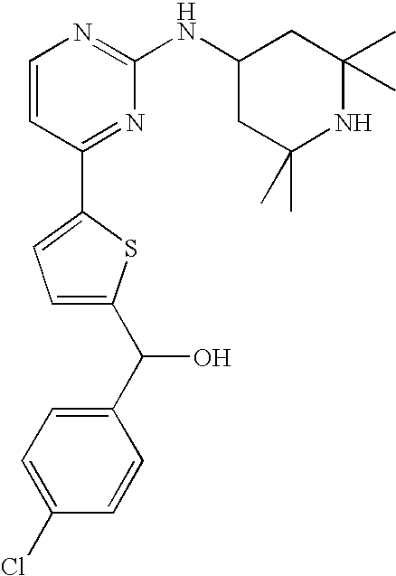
C1=CC(C2=CC=C(C(C3=CC=C(Cl)C=C3)O)S2)=NC(NC2CC(C)(C)NC(C)(C)C2)=N1
